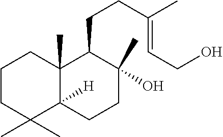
C1CC(C)(C)C2([H])C(C)(C1)C(CCC(=CCO)C)C(C)(O)CC2
